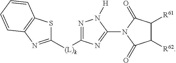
N1=C([(L)k]C2=NC3=C(S2)C=CC=C3)N=C(N2C(=O)C([R61])C([R62])C2=O)N1[H]
